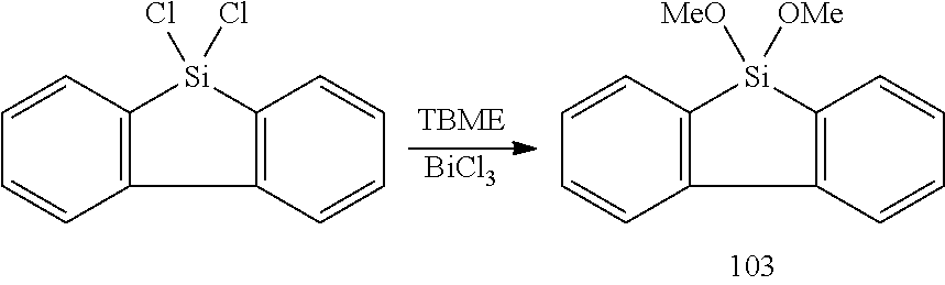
[BiCl3].C12=C(C=CC=C1)[Si](Cl)(Cl)C1=C2C=CC=C1.C12=C(C=CC=C1)[Si]([MeO])([OMe])C1=C2C=CC=C1
